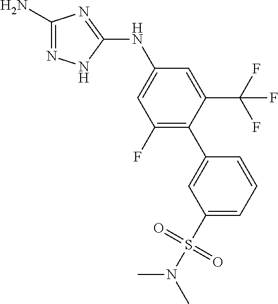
C1(N)=NNC(NC2=CC(F)=C(C3=CC(S(=O)(=O)N(C)C)=CC=C3)C(C(F)(F)F)=C2)=N1
